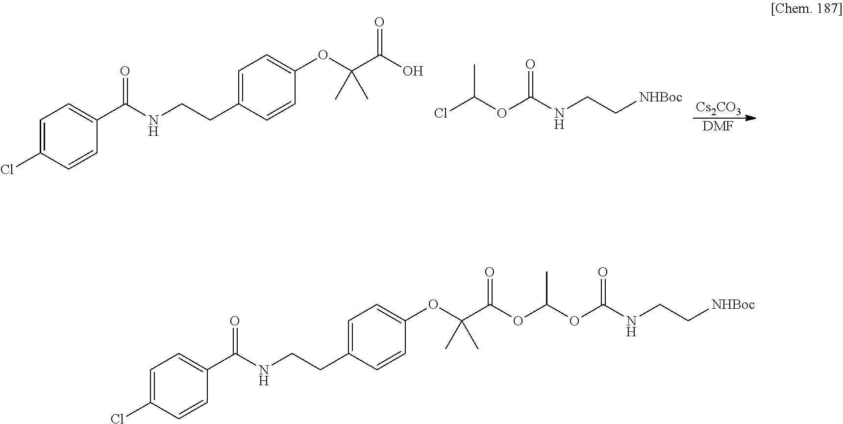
[Cs2CO3].[DMF].OC(C(C)(C)OC1=CC=C(CCNC(C2=CC=C(Cl)C=C2)=O)C=C1)=O.ClC(OC(NCC[NHBoc])=O)C.CC(C)(OC1=CC=C(CCNC(C2=CC=C(Cl)C=C2)=O)C=C1)C(=O)OC(OC(NCC[NHBoc])=O)C
